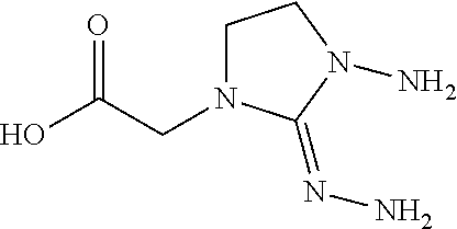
OC(CN1CCN(N)C1=NN)=O
